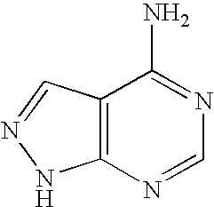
C12=C(C=NN1)C(N)=NC=N2
